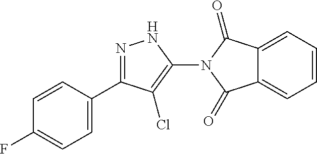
C1=C(C2=NNC(N3C(=O)C4=CC=CC=C4C3=O)=C2Cl)C=CC(F)=C1
